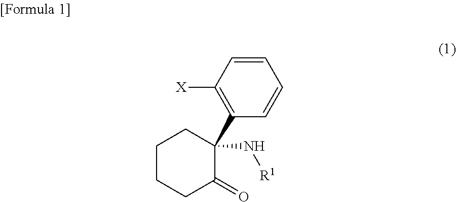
C1CCC(=O)C(C2=C([X])C=CC=C2)(N[R1])C1
